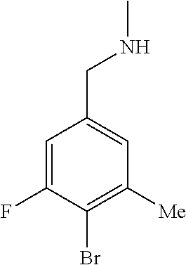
C1=C(F)C(Br)=C([Me])C=C1CNC
